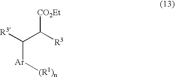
[CO2Et]C(C([Ar][(R1)n])[R3])[R3]
